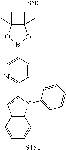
[S50].C1=CC(C2=CC3=C(N2C2=CC=CC=C2)C=CC=C3)=NC=C1B1OC(C)(C)C(C)(C)O1.[S151]
